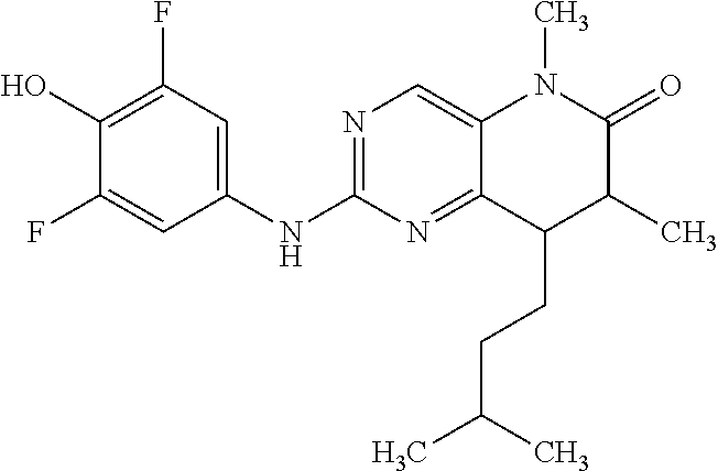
C1(F)=CC(NC2=NC=C3N(C)C(=O)C(C)C(CCC(C)C)C3=N2)=CC(F)=C1O
